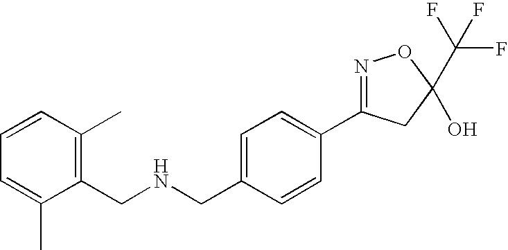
C1(CNCC2=C(C)C=CC=C2C)=CC=C(C2=NOC(C(F)(F)F)(O)C2)C=C1
